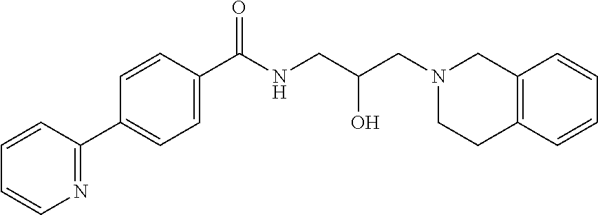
C1=CC(C(NCC(CN2CCC3=C(C2)C=CC=C3)O)=O)=CC=C1C1=NC=CC=C1
